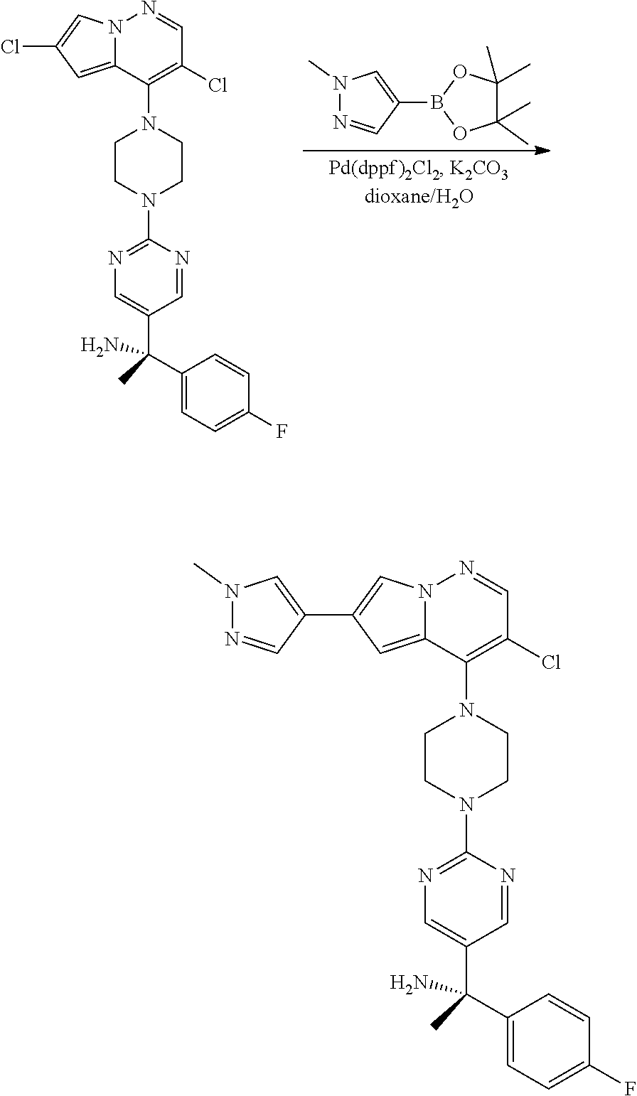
N1(C)N=CC(B2OC(C)(C)C(C)(C)O2)=C1.C1CN(C2=NC=C(C(C)(C3=CC=C(F)C=C3)N)C=N2)CCN1C1=C(Cl)C=NN2C1=CC(Cl)=C2.C1CN(C2=NC=C(C(C)(C3=CC=C(F)C=C3)N)C=N2)CCN1C1=C(Cl)C=NN2C1=CC(C1=CN(C)N=C1)=C2
